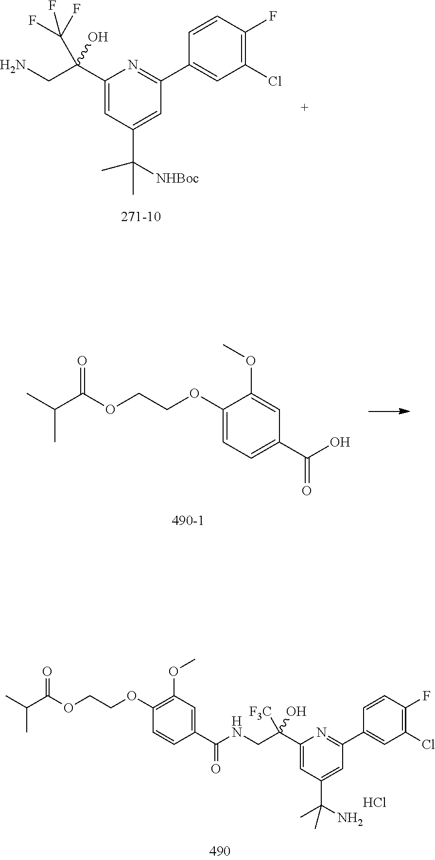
C1(C(CN)(C(F)(F)F)O)=CC(C(C)(C)[NHBoc])=CC(C2=CC(Cl)=C(F)C=C2)=N1.C1(OC)=CC(C(O)=O)=CC=C1OCCOC(C(C)C)=O.Cl.C1(C(CNC(C2=CC(OC)=C(OCCOC(C(C)C)=O)C=C2)=O)([F3C])O)=CC(C(C)(N)C)=CC(C2=CC(Cl)=C(F)C=C2)=N1
